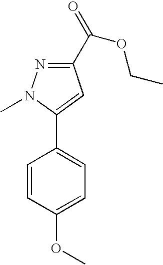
C1=CC(OC)=CC=C1C1=CC(C(=O)OCC)=NN1C
